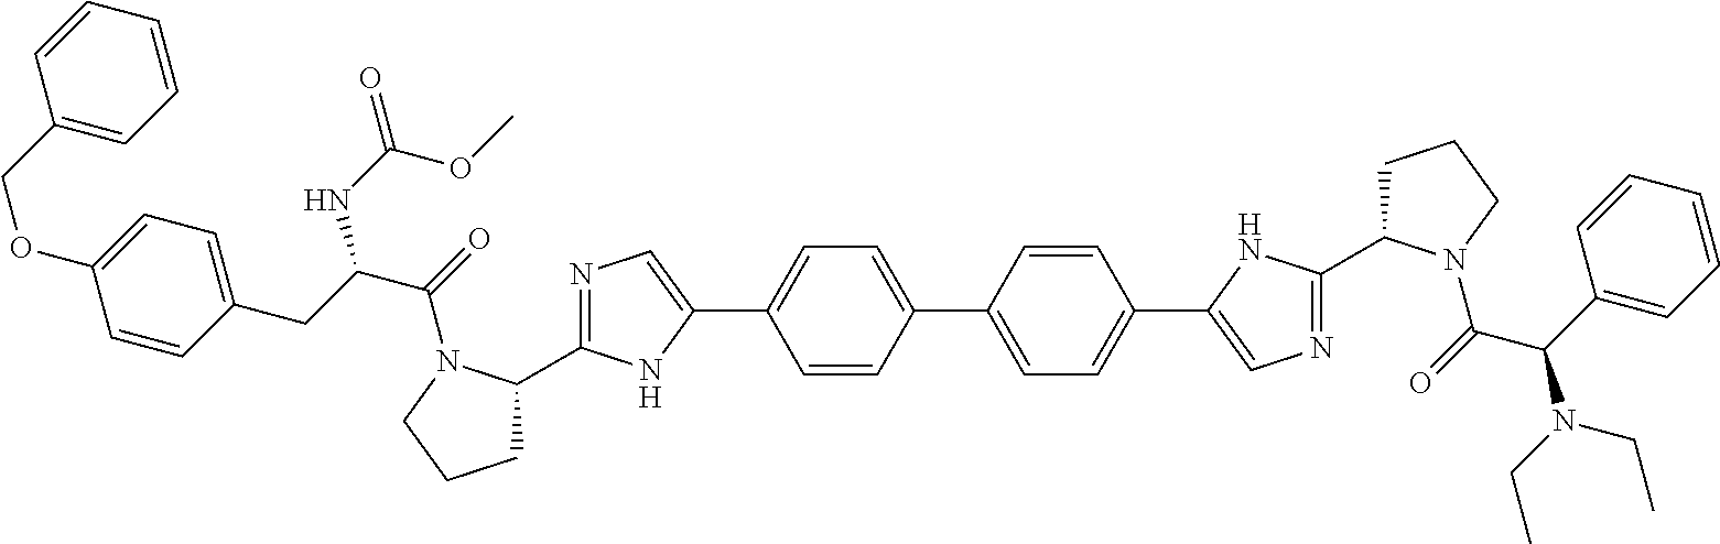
C1=CC(C2=CC=C(C3=CN=C(C4CCCN4C(=O)C(C4=CC=CC=C4)N(CC)CC)N3)C=C2)=CC=C1C1=CN=C(C2CCCN2C(=O)C(CC2=CC=C(OCC3=CC=CC=C3)C=C2)NC(OC)=O)N1
